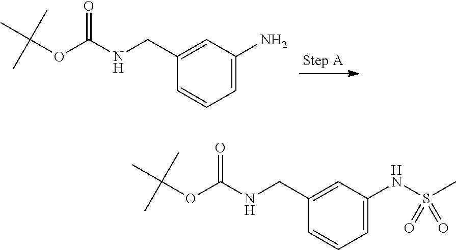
O=C(OC(C)(C)C)NCC1=CC(N)=CC=C1.O=C(OC(C)(C)C)NCC1=CC(NS(C)(=O)=O)=CC=C1
